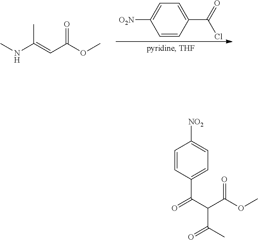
C1=CC(C(C(C(C)=O)C(OC)=O)=O)=CC=C1[NO2].N(C(=CC(OC)=O)C)C.C1=C(C(=O)Cl)C=CC([O2N])=C1
